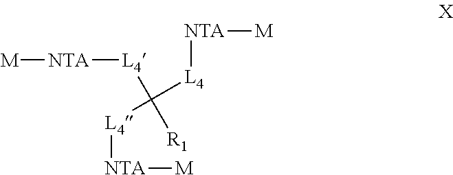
[NTA]([L4]C([R1])([L4][NTA][M])[L4][NTA][M])[M]
